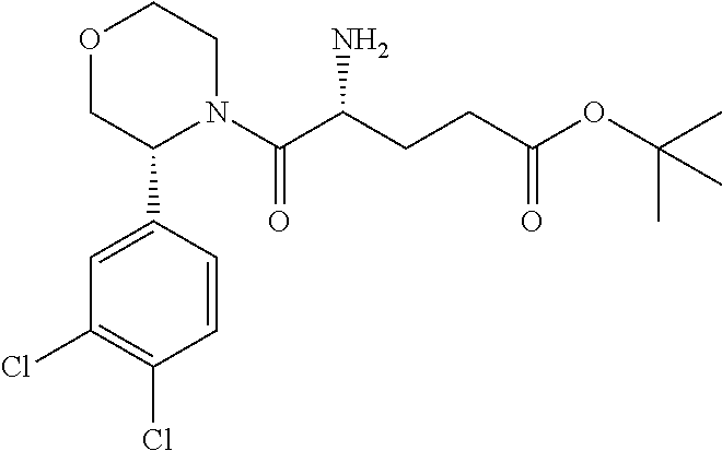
C1=CC(C2N(C(C(CCC(OC(C)(C)C)=O)N)=O)CCOC2)=CC(Cl)=C1Cl
